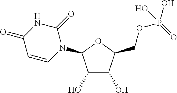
C1(O)C(O)C(COP(O)(=O)O)OC1N1C(=O)NC(=O)C=C1
